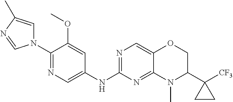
N1(C2=NC=C(NC3=NC=C4C(=N3)N(C)C(C3([CF3])CC3)CO4)C=C2OC)C=C(C)N=C1
